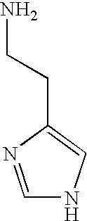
C1=NC(CCN)=CN1
